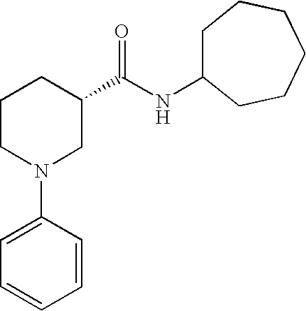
C1(N2CC(C(NC3CCCCCC3)=O)CCC2)=CC=CC=C1
